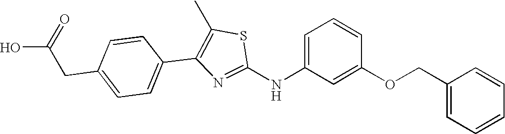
C1(CC(O)=O)=CC=C(C2=C(C)SC(NC3=CC=CC(OCC4=CC=CC=C4)=C3)=N2)C=C1
